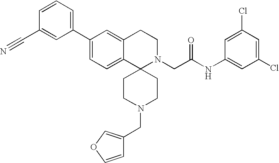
C1(C2=CC=C3C(=C2)CCN(CC(NC2=CC(Cl)=CC(Cl)=C2)=O)C32CCN(CC3=COC=C3)CC2)=CC=CC(C#N)=C1
